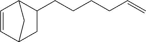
C1=CC2CC(CCCCC=C)C1C2
